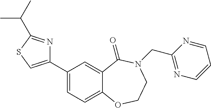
C1(C2=CSC(C(C)C)=N2)=CC=C2C(=C1)C(=O)N(CC1=NC=CC=N1)CCO2
